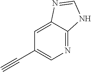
C1=C2C(=NC=C1C#C)NC=N2
